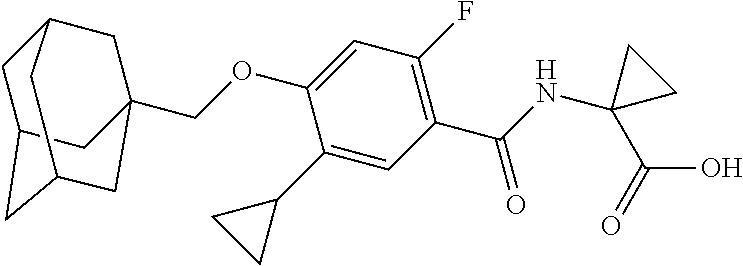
C1(C2CC2)=CC(C(NC2(C(O)=O)CC2)=O)=C(F)C=C1OCC12CC3CC(CC(C1)C3)C2
